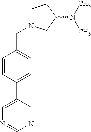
C1N(CC2=CC=C(C3=CN=CN=C3)C=C2)CC(N(C)C)C1
